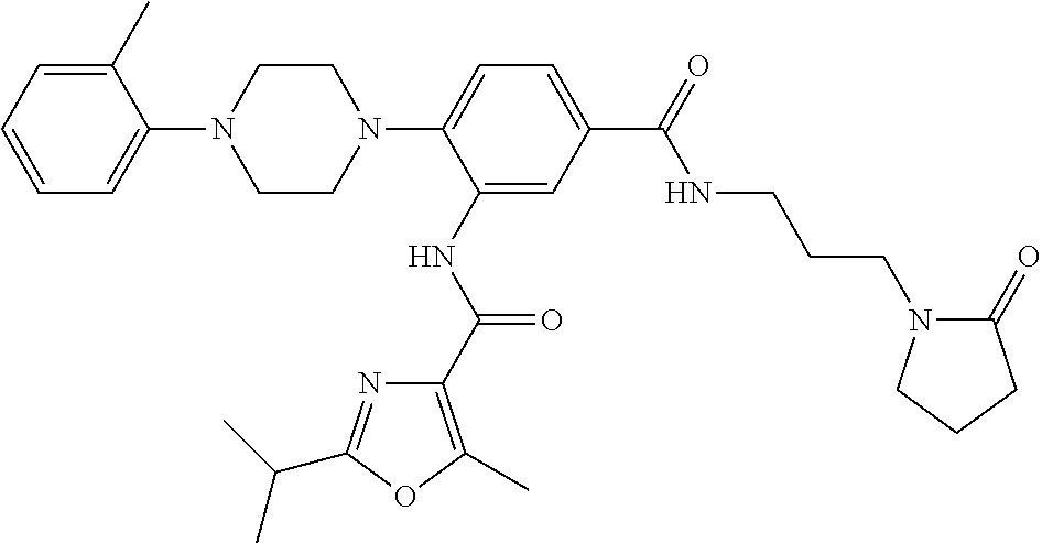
C1=C(C)C(N2CCN(C3=CC=C(C(NCCCN4C(=O)CCC4)=O)C=C3NC(=O)C3=C(C)OC(C(C)C)=N3)CC2)=CC=C1
